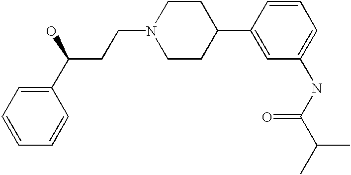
C1(C(CCN2CCC(C3=CC(NC(C(C)C)=O)=CC=C3)CC2)O)=CC=CC=C1
